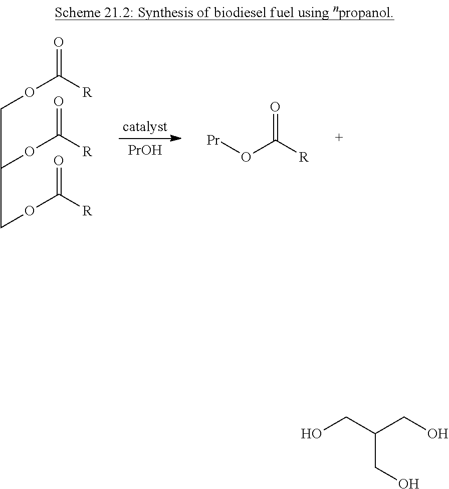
[PrOH].O=C([R])OCC(OC(=O)[R])COC(=O)[R].O=C([R])O[Pr].C(CO)(CO)CO
